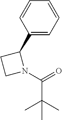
C1(C2CCN2C(=O)C(C)(C)C)=CC=CC=C1
